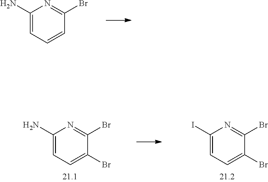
C1(N)=CC=CC(Br)=N1.C1(N)=CC=C(Br)C(Br)=N1.C1(I)=CC=C(Br)C(Br)=N1
